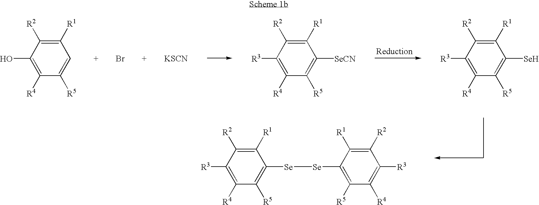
C1([R1])=C([R2])C(O)=C([R4])C([R5])=C1.C1([R1])=C([R2])C([R3])=C([R4])C([R5])=C1[SeCN].Br.[KSCN].C1([R1])=C([R2])C([R3])=C([R4])C([R5])=C1[Se].C1([R1])=C([R2])C([R3])=C([R4])C([R5])=C1[Se][Se]C1=C([R5])C([R4])=C([R3])C([R2])=C1[R1]
